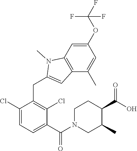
C1(Cl)=CC=C(C(=O)N2CC(C)C(C(O)=O)CC2)C(Cl)=C1CC1=CC2=C(N1C)C=C(OC(F)(F)F)C=C2C
